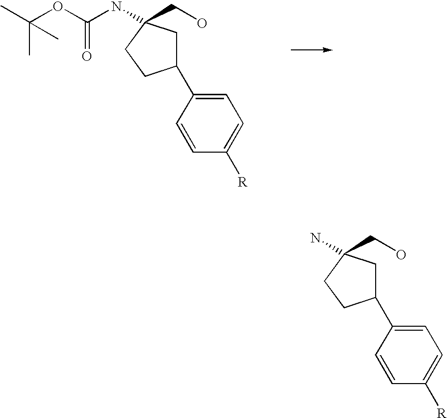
CC(OC(NC1(CO)CC(C2=CC=C([R])C=C2)CC1)=O)(C)C.NC1(CO)CC(C2=CC=C([R])C=C2)CC1
